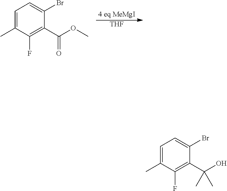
C1=C(C)C(F)=C(C(OC)=O)C(Br)=C1.[THF].C1=C(C)C(F)=C(C(C)(O)C)C(Br)=C1
